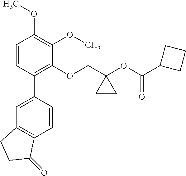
C1=CC(C2=CC3=C(C=C2)C(=O)CC3)=C(OCC2(OC(C3CCC3)=O)CC2)C(OC)=C1OC
